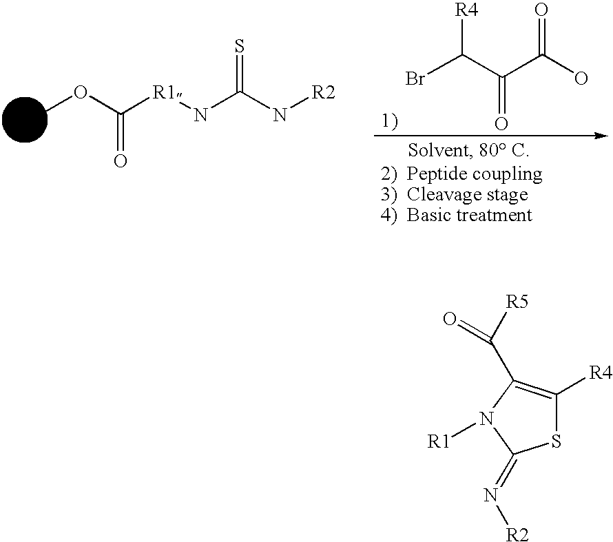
BrC(C(C(O)=O)=O)[R4].COC([R1]NC(N[R2])=S)=O.S1C([R4])=C(C([R5])=O)N([R1])C1=N[R2]
